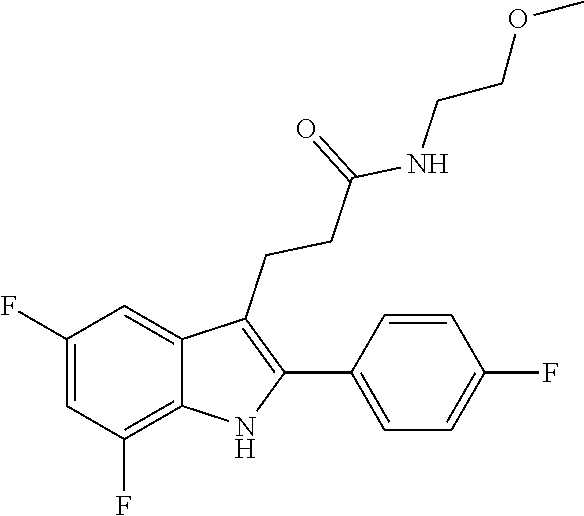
C1(C2=C(CCC(=O)NCCOC)C3=CC(F)=CC(F)=C3N2)=CC=C(F)C=C1
